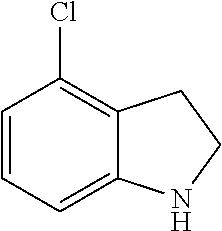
C1=CC=C2C(=C1Cl)CCN2
